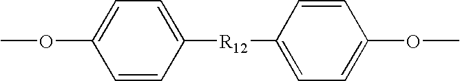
COC1=CC=C([R12]C2=CC=C(OC)C=C2)C=C1
